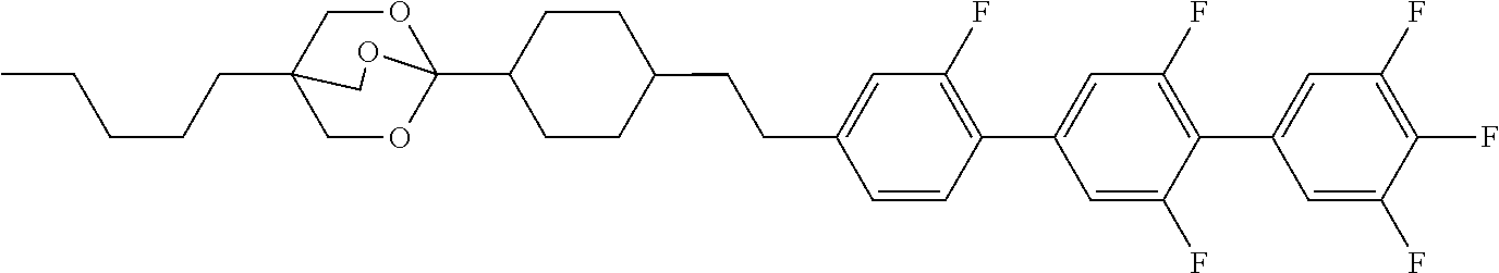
C(CCC12COC(C3CCC(CCC4=CC(F)=C(C5=CC(F)=C(C6=CC(F)=C(F)C(F)=C6)C(F)=C5)C=C4)CC3)(OC1)OC2)CC
